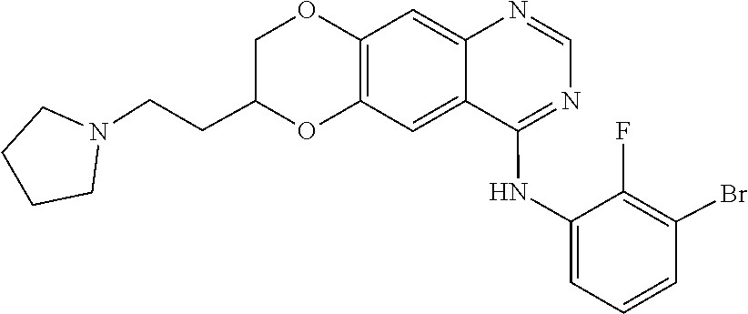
C1CCCN1CCC1COC2=C(O1)C=C1C(=C2)N=CN=C1NC1=CC=CC(Br)=C1F
